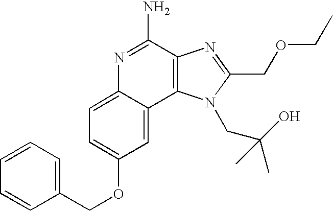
N1=C(N)C2=C(C3=CC(OCC4=CC=CC=C4)=CC=C13)N(CC(O)(C)C)C(COCC)=N2
